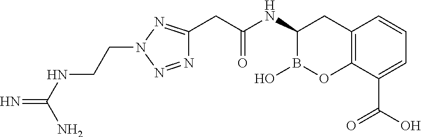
C1(NC(CC2=NN(CCNC(=N)N)N=N2)=O)B(O)OC2=C(C1)C=CC=C2C(O)=O
